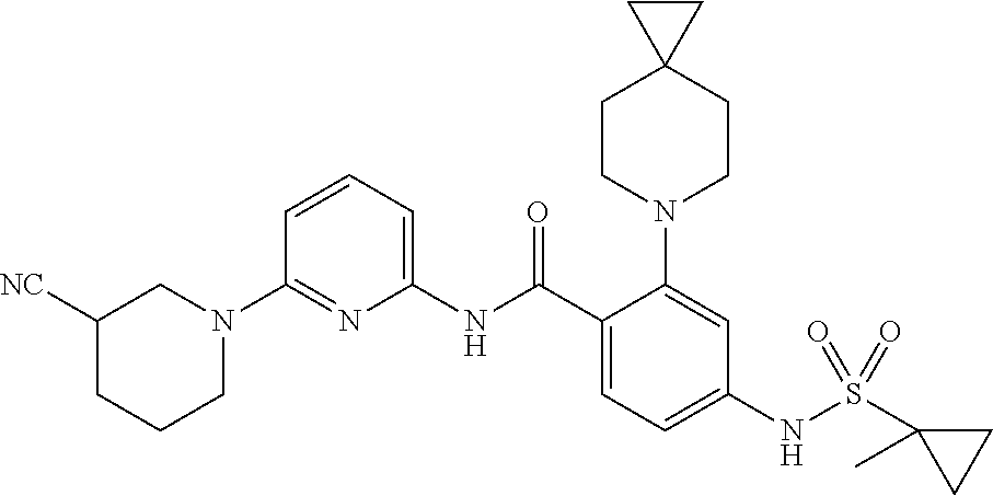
C1(N2CC([NC])CCC2)=NC(NC(C2=CC=C(NS(C3(C)CC3)(=O)=O)C=C2N2CCC3(CC2)CC3)=O)=CC=C1
